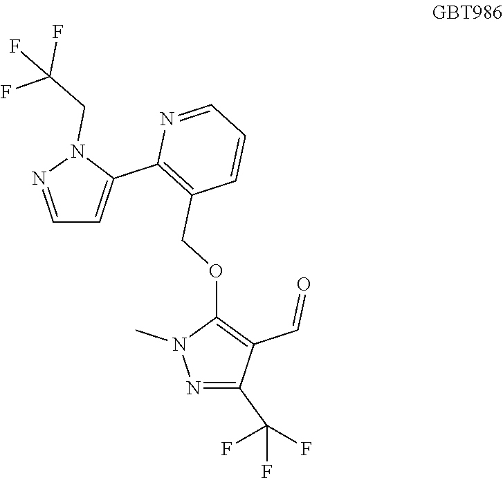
N1=C(C(F)(F)F)C(C=O)=C(OCC2=C(C3=CC=NN3CC(F)(F)F)N=CC=C2)N1C
